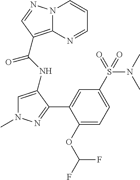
N12C(=C(C(NC3=CN(C)N=C3C3=CC(S(N(C)C)(=O)=O)=CC=C3OC(F)F)=O)C=N1)N=CC=C2
